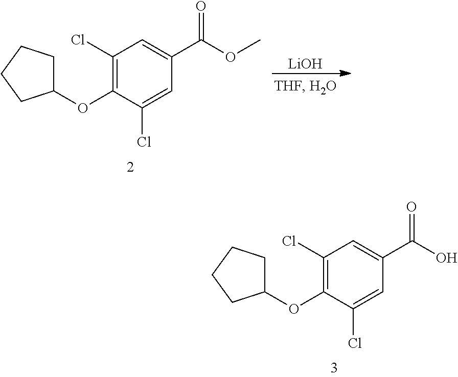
C1(Cl)=C(OC2CCCC2)C(Cl)=CC(C(OC)=O)=C1.[LiOH].C1(Cl)=C(OC2CCCC2)C(Cl)=CC(C(O)=O)=C1
